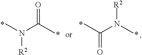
CN(C(C)=O)[R2].CC(N(C)[R2])=O
